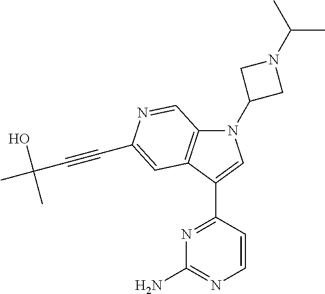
N1(C2CN(C(C)C)C2)C2=C(C(C3=NC(N)=NC=C3)=C1)C=C(C#CC(C)(O)C)N=C2
